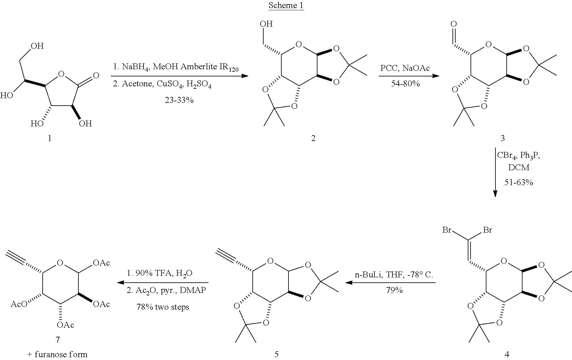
C1(CO)C2C(C3C(O1)OC(C)(C)O3)OC(C)(C)O2.C1(O)C(O)C(=O)OC1C(O)CO.C1(C=O)C2C(C3C(O1)OC(C)(C)O3)OC(C)(C)O2.C1(C=C(Br)Br)C2C(C3C(O1)OC(C)(C)O3)OC(C)(C)O2.C1(C#C)C([AcO])C([OAc])C([OAc])C([OAc])O1.C1(C#C)C2C(C3C(O1)OC(C)(C)O3)OC(C)(C)O2
